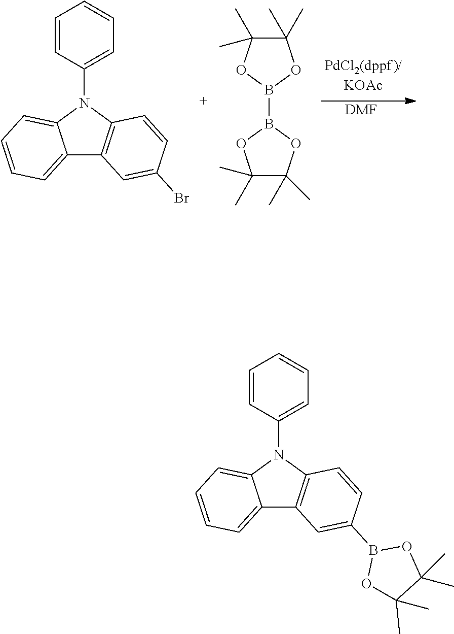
C1=CC(N2C3=CC=CC=C3C3=C2C=CC(Br)=C3)=CC=C1.B1(B2OC(C)(C)C(C)(C)O2)OC(C)(C)C(C)(C)O1.[DMF].C1=CC(N2C3=CC=CC=C3C3=C2C=CC(B2OC(C)(C)C(C)(C)O2)=C3)=CC=C1
